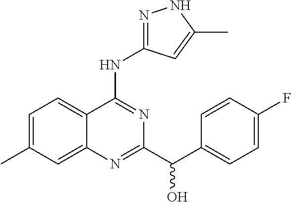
C1=C(C)C=C2C(=C1)C(NC1=NNC(C)=C1)=NC(C(C1=CC=C(F)C=C1)O)=N2
